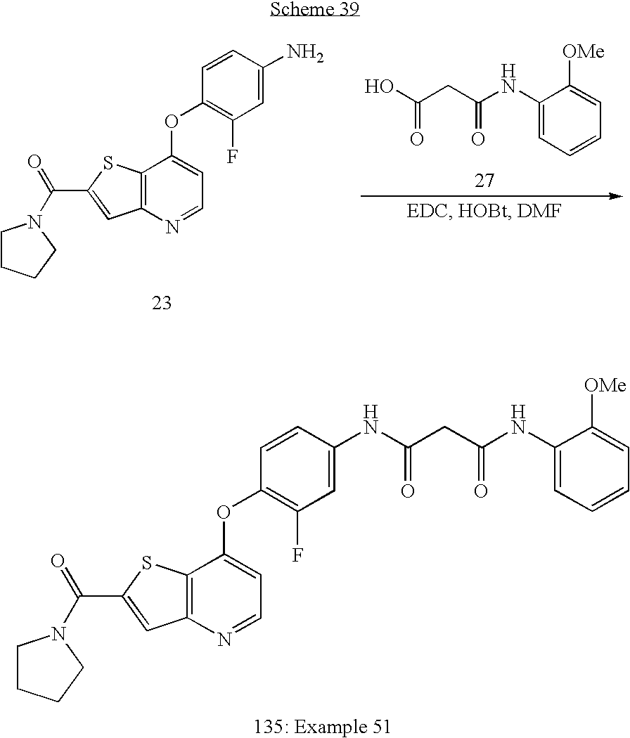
C1(NC(CC(O)=O)=O)=CC=CC=C1[OMe].C1CCCN1C(=O)C1=CC2=C(S1)C(OC1=C(F)C=C(N)C=C1)=CC=N2.C1CCCN1C(=O)C1=CC2=C(S1)C(OC1=C(F)C=C(NC(CC(NC3=CC=CC=C3[OMe])=O)=O)C=C1)=CC=N2
